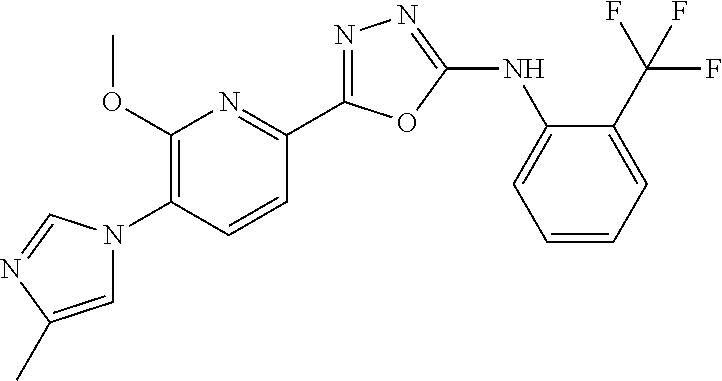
C1=C(C)N=CN1C1=C(OC)N=C(C2=NN=C(NC3=CC=CC=C3C(F)(F)F)O2)C=C1
